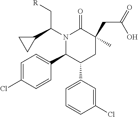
C1=C(Cl)C=CC(C2C(C3=CC=CC(Cl)=C3)CC(CC(O)=O)(C)C(=O)N2C(C[R])C2CC2)=C1
